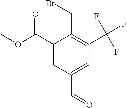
C1(C(=O)OC)=CC(C=O)=CC(C(F)(F)F)=C1CBr
